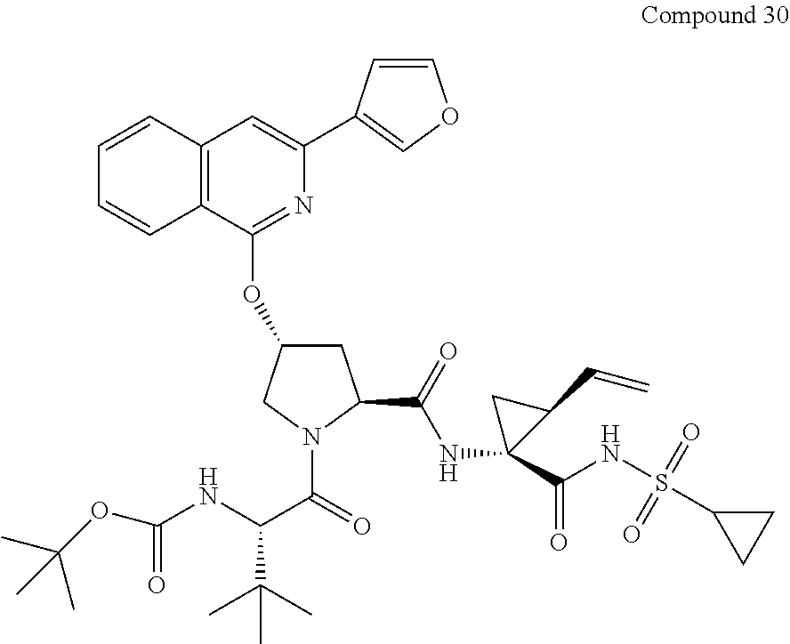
C12=C(C(OC3CC(C(=O)NC4(C(NS(C5CC5)(=O)=O)=O)CC4C=C)N(C(=O)C(NC(=O)OC(C)(C)C)C(C)(C)C)C3)=NC(C3=COC=C3)=C1)C=CC=C2
